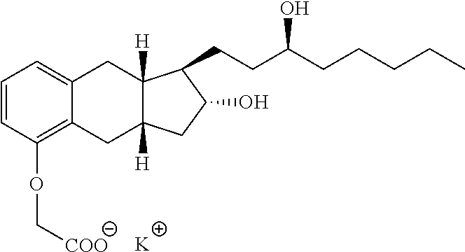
C1=CC(OC[COO])=C2C(=C1)CC1([H])C([H])(C2)CC(O)C1CCC(CCCCC)O.[K]
